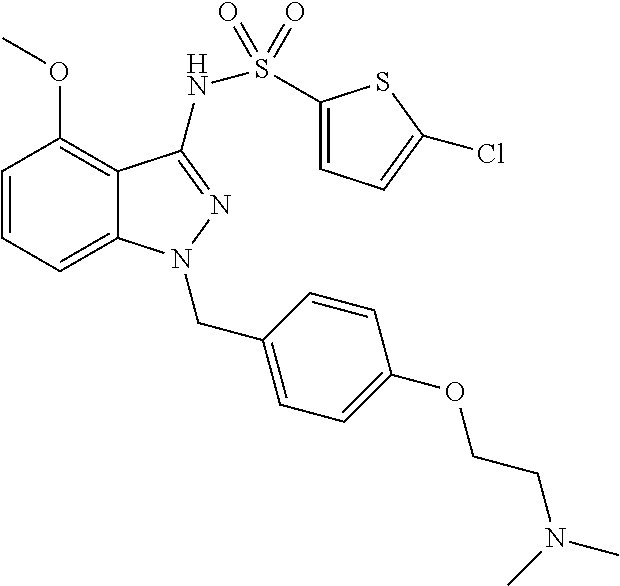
C1=CC=C2C(=C1OC)C(NS(=O)(=O)C1=CC=C(Cl)S1)=NN2CC1=CC=C(OCCN(C)C)C=C1
